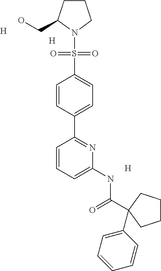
[H].[H].[H].N1(S(=O)(=O)C2=CC=C(C3=NC(NC(=O)C4(C5=CC=CC=C5)CCCC4)=CC=C3)C=C2)CCCC1CO
